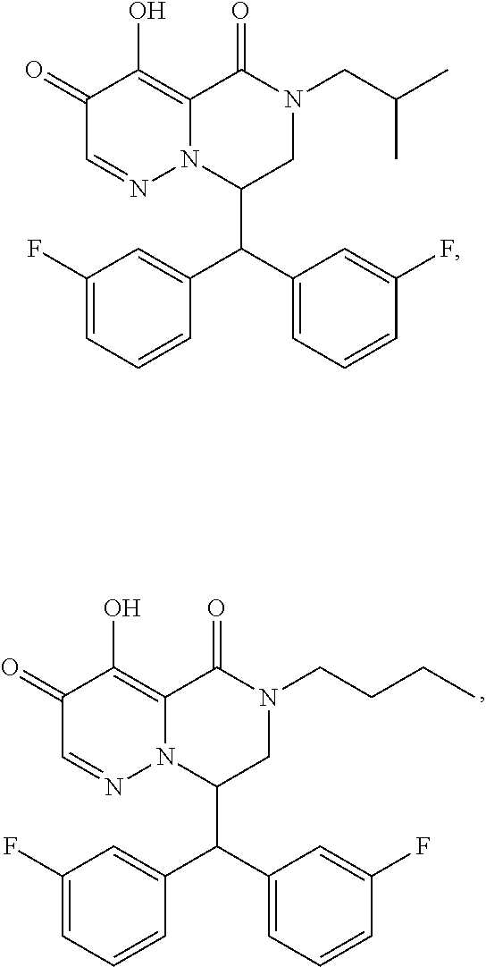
C1(=O)C=NN2C(=C1O)C(=O)N(CC(C)C)CC2C(C1=CC(F)=CC=C1)C1=CC=CC(F)=C1.C1(=O)C=NN2C(=C1O)C(=O)N(CCCC)CC2C(C1=CC(F)=CC=C1)C1=CC=CC(F)=C1
